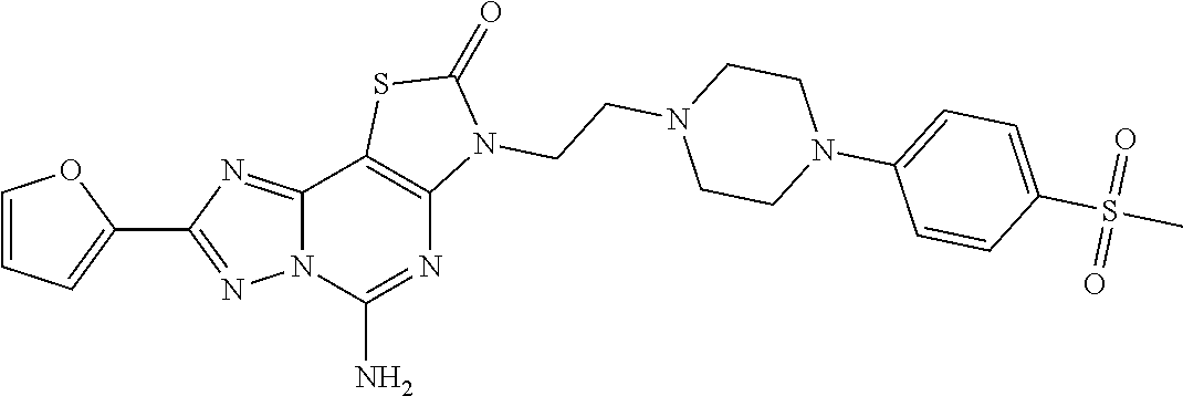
C12=NC(C3=CC=CO3)=NN1C(N)=NC1=C2SC(=O)N1CCN1CCN(C2=CC=C(S(C)(=O)=O)C=C2)CC1
